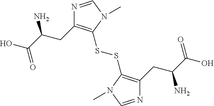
N1=CN(C)C(SSC2=C(CC(C(O)=O)N)N=CN2C)=C1CC(C(O)=O)N
